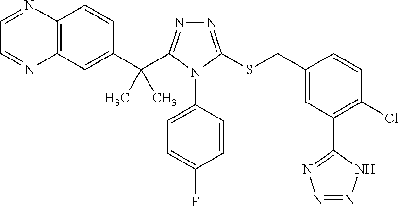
N1=C(SCC2=CC(C3=NN=NN3)=C(Cl)C=C2)N(C2=CC=C(F)C=C2)C(C(C2=CC3=C(C=C2)N=CC=N3)(C)C)=N1
